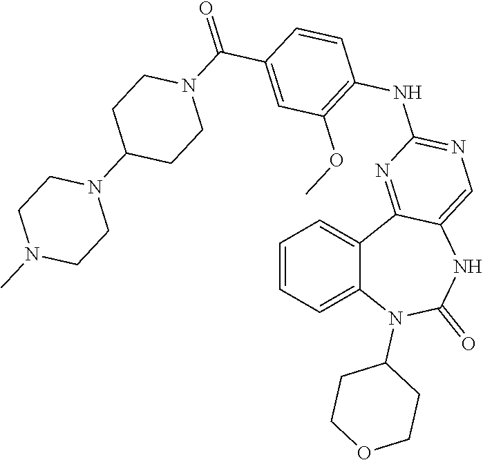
C1=CC=C2C(=C1)C1=NC(NC3=C(OC)C=C(C(=O)N4CCC(N5CCN(C)CC5)CC4)C=C3)=NC=C1NC(=O)N2C1CCOCC1
